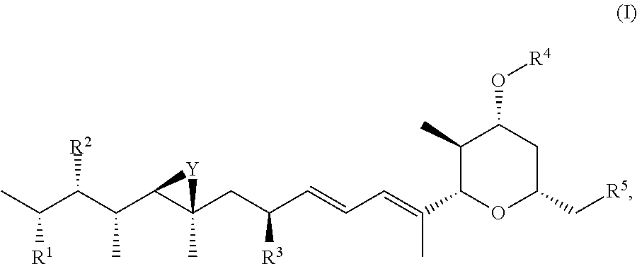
CC(C(C(C1C(CC(C=CC=C(C)C2C(C)C(O[R4])CC(C[R5])O2)[R3])(C)[Y]1)C)[R2])[R1]
